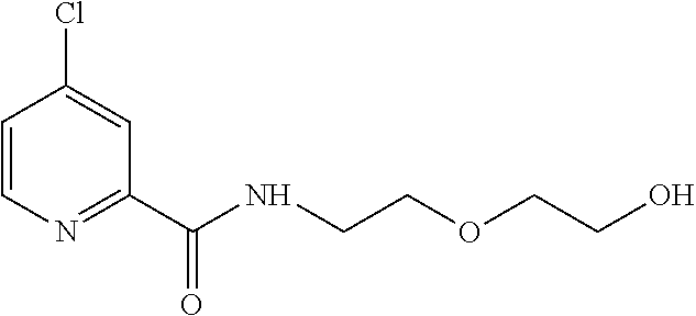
C1=CN=C(C(=O)NCCOCCO)C=C1Cl
